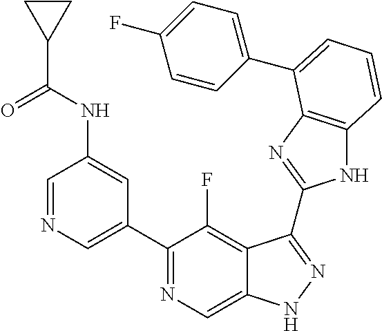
C1=NC=C(C2=NC=C3C(=C2F)C(C2=NC4=C(N2)C=CC=C4C2=CC=C(F)C=C2)=NN3)C=C1NC(C1CC1)=O
